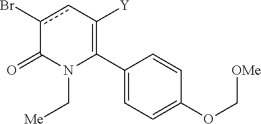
C1(C2=C([Y])cc(Br)C(=O)N2C[Me])=CC=C(OC[OMe])C=C1
